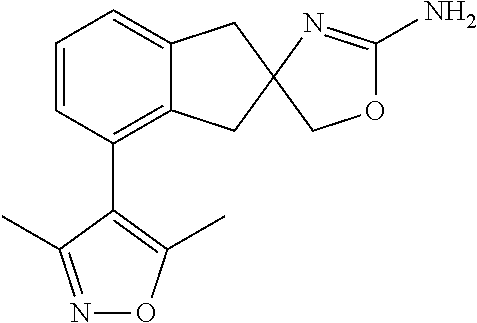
C1=CC(C2=C(C)ON=C2C)=C2C(=C1)CC1(C2)N=C(N)OC1
